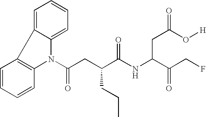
C1=CC=CC2=C1C1=CC=CC=C1N2C(CC(C(NC(C(CF)=O)CC(O[H])=O)=O)CCC)=O
